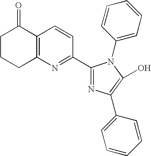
C1CCC2=C(C1=O)C=CC(C1=NC(C3=CC=CC=C3)=C(O)N1C1=CC=CC=C1)=N2
